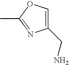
C1=C(CN)N=C(C)O1
